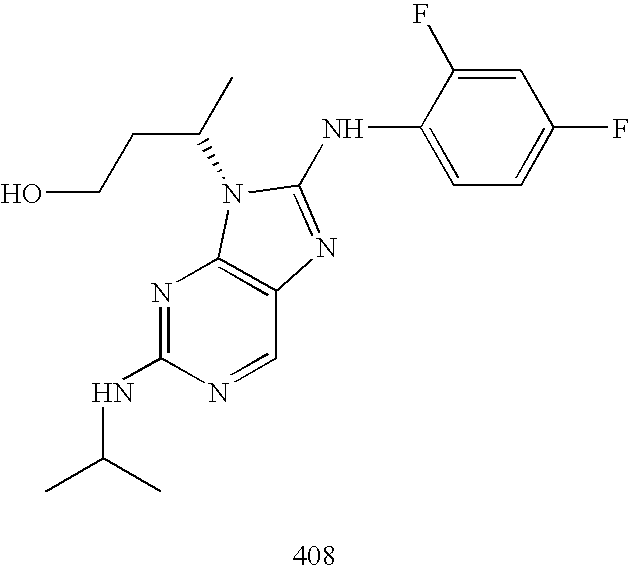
N1=C(NC(C)C)N=CC2=C1N(C(C)CCO)C(NC1=CC=C(F)C=C1F)=N2
